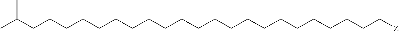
C(CCCCCCCCCCCCCCCCCCC[Z])CCC(C)C
